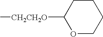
O1CCCCC1[CH2CH2O]C
